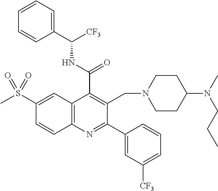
C1(C(=O)NC([CF3])C2=CC=CC=C2)=C(CN2CCC(N(C)CCC)CC2)C(C2=CC([CF3])=CC=C2)=NC2=C1C=C(S(C)(=O)=O)C=C2
